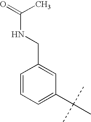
C1=CC=C(C(C)(C)C)C=C1CNC(=O)C
